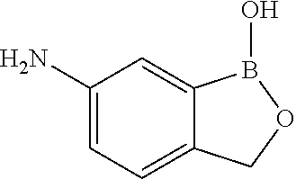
C1=C(N)C=C2C(=C1)COB2O
